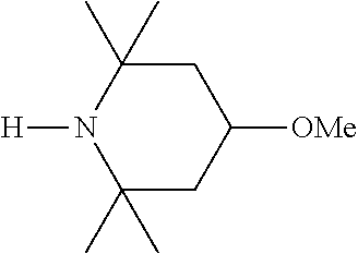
C1C(C)(C)N([H])C(C)(C)CC1[OMe]
